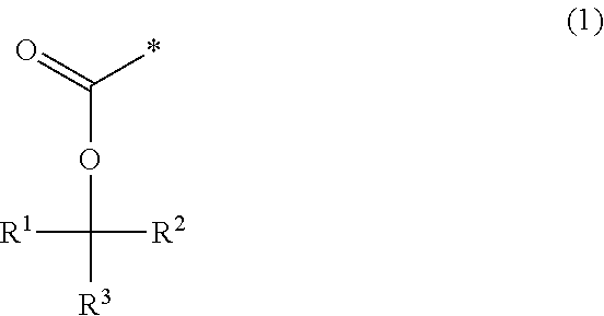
C([R3])([R2])([R1])OC(*)=O
